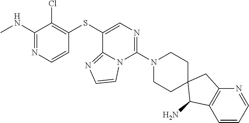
C1=CN=C(NC)C(Cl)=C1SC1=CN=C(N2CCC3(CC2)C(N)C2=C(C3)N=CC=C2)N2C1=NC=C2
